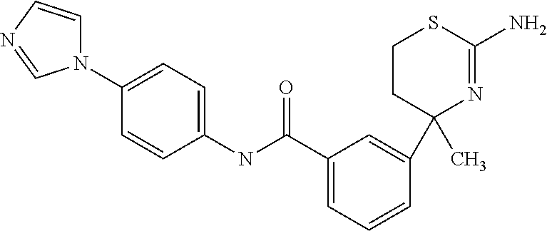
C1(C(NC2=CC=C(N3C=CN=C3)C=C2)=O)=CC=CC(C2(C)N=C(N)SCC2)=C1
